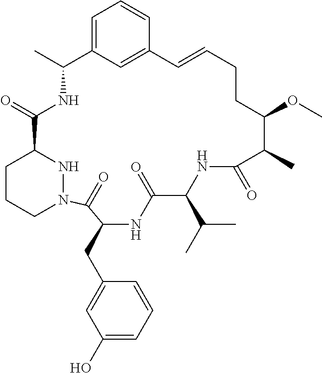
C12=CC=CC(=C1)C=CCCC(OC)C(C)C(=O)NC(C(C)C)C(=O)NC(CC1=CC(O)=CC=C1)C(=O)N1CCCC(C(=O)NC2C)N1
